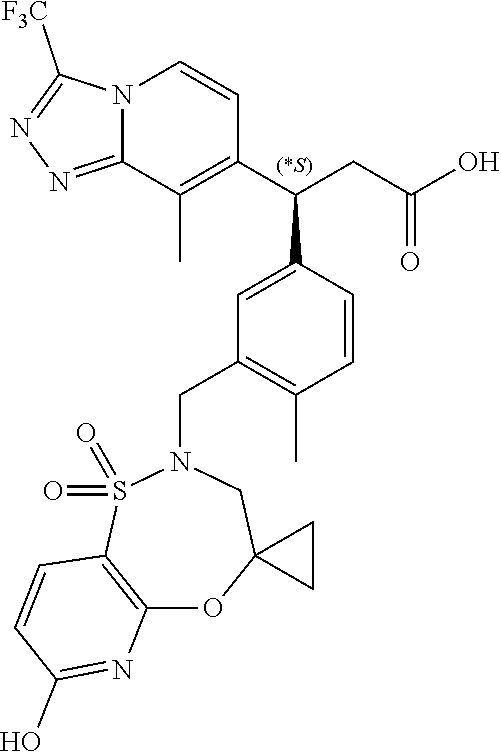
N12C(=NN=C1[F3C])C(C)=C(C(CC(O)=O)C1=CC(CN3S(=O)(=O)C4=C(OC5(C3)CC5)N=C(O)C=C4)=C(C)C=C1)C=C2
